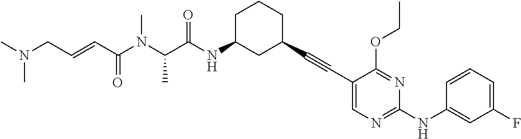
C(N(C(C(NC1CC(C#CC2=CN=C(NC3=CC(F)=CC=C3)N=C2OCC)CCC1)=O)C)C)(C=CCN(C)C)=O
